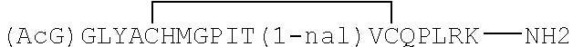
[(AcG)GLYACHMGPIT(1-nal)VCQPLRK]1(N)CC1
